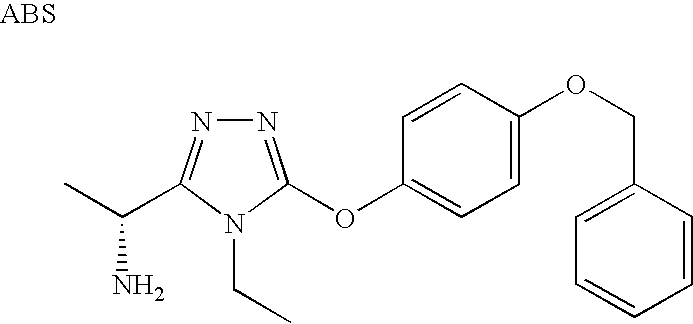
N1=C(OC2=CC=C(OCC3=CC=CC=C3)C=C2)N(CC)C(C(C)N)=N1
